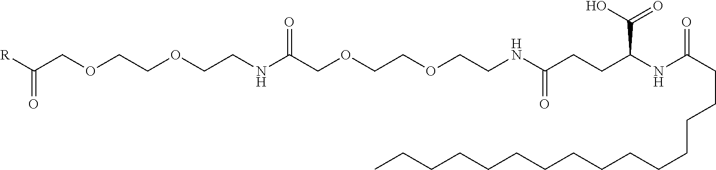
[R]C(COCCOCCNC(COCCOCCNC(CCC(NC(CCCCCCCCCCCCCCC)=O)C(O)=O)=O)=O)=O
